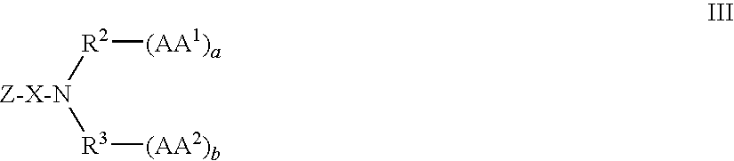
[Z-X-N]([R2][(AA1)a])[R3][(AA2)b]
